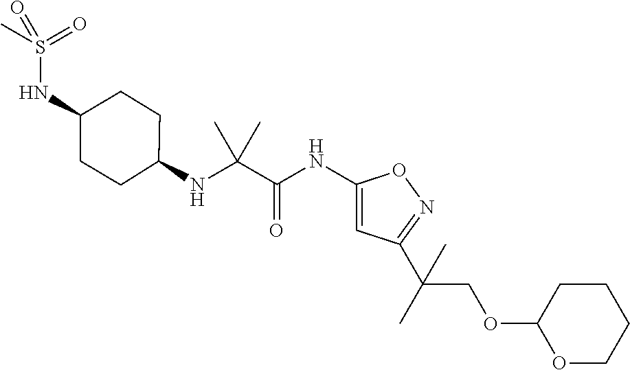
N(C(C(NC1=CC(C(C)(COC2OCCCC2)C)=NO1)=O)(C)C)C1CCC(NS(C)(=O)=O)CC1
